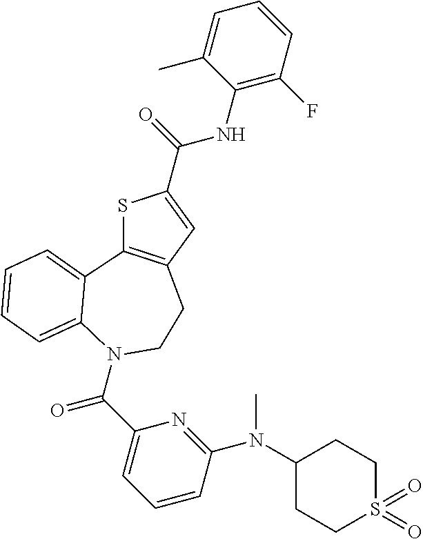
S1C2=C(C=C1C(=O)NC1=C(F)C=CC=C1C)CCN(C(C1=CC=CC(N(C3CCS(=O)(=O)CC3)C)=N1)=O)C1=CC=CC=C21
